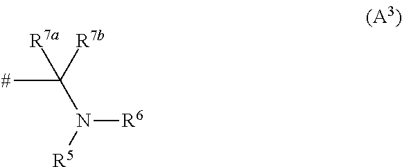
CC([R7a])(N([R5])[R6])[R7b]
